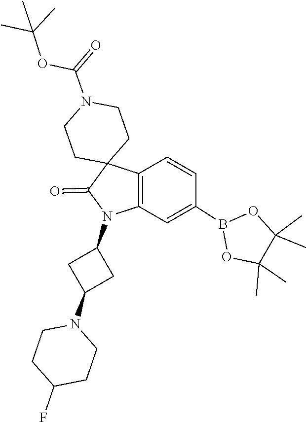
O1B(C2=CC3=C(C=C2)C2(C(=O)N3C3CC(N4CCC(F)CC4)C3)CCN(C(OC(C)(C)C)=O)CC2)OC(C)(C)C1(C)C
